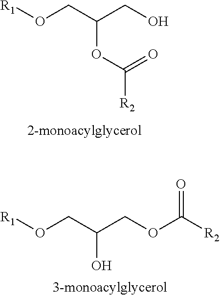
C(OC([R2])=O)(CO[R1])CO.C(O)(CO[R1])COC([R2])=O
